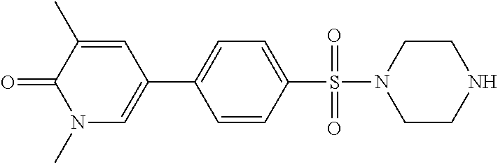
C1=CC(S(=O)(=O)N2CCNCC2)=CC=C1C1=CN(C)C(=O)C(C)=C1
